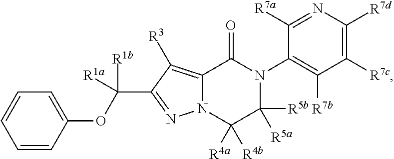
C12=C([R3])C(C([R1b])([R1a])OC3=CC=CC=C3)=NN1C([R4a])([R4b])C([R5b])([R5a])N(C1=C([R7b])C([R7c])=C([R7d])N=C1[R7a])C2=O
